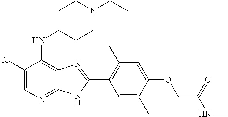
C1(Cl)=CN=C2C(=C1NC1CCN(CC)CC1)N=C(C1=C(C)C=C(OCC(NC)=O)C(C)=C1)N2
